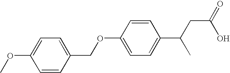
C1=CC(COC2=CC=C(C(CC(=O)O)C)C=C2)=CC=C1OC
